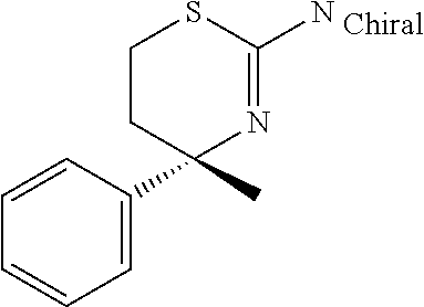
C1=C(C2(C)N=C(N)SCC2)C=CC=C1
